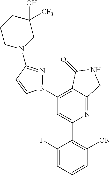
C1(N2N=C(N3CC([CF3])(O)CCC3)C=C2)=C2C(=NC(C3=C([CN])C=CC=C3F)=C1)CNC2=O
